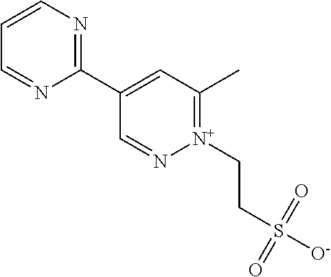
C1=CN=C(C2=CC(C)=[N+](CCS([O-])(=O)=O)N=C2)N=C1
